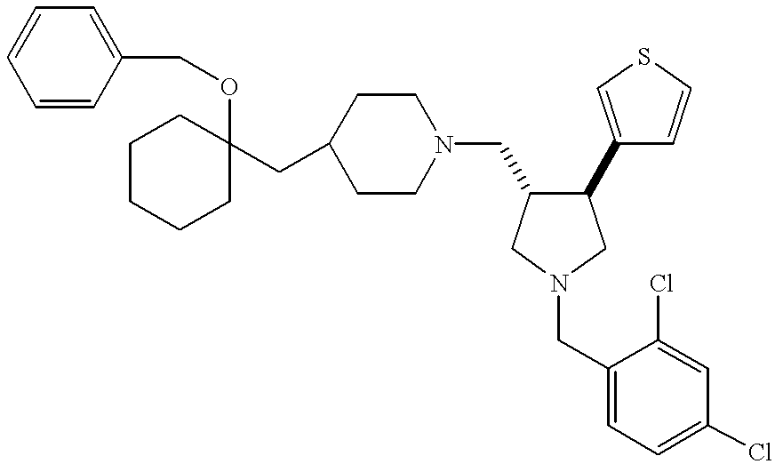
C1CCCC(OCC2=CC=CC=C2)(CC2CCN(CC3C(C4=CSC=C4)CN(CC4=CC=C(Cl)C=C4Cl)C3)CC2)C1
